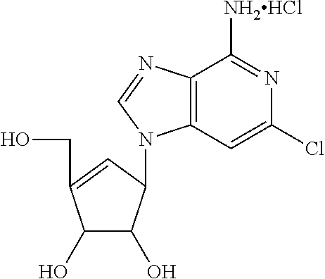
C1(O)C(O)C(N2C3=C(N=C2)C([NH2HCl])=NC(Cl)=C3)C=C1CO
